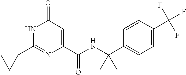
C1(=O)C=C(C(NC(C2=CC=C(C(F)(F)F)C=C2)(C)C)=O)N=C(C2CC2)N1
